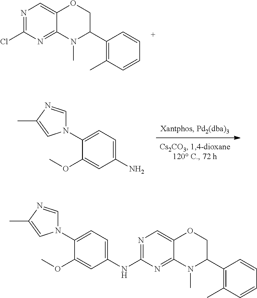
C1(Cl)=NC=C2C(=N1)N(C)C(C1=C(C)C=CC=C1)CO2.C1=C(N)C=C(OC)C(N2C=NC(C)=C2)=C1.N(C1=NC=C2C(=N1)N(C)C(C1=C(C)C=CC=C1)CO2)C1=CC=C(N2C=NC(C)=C2)C(OC)=C1
